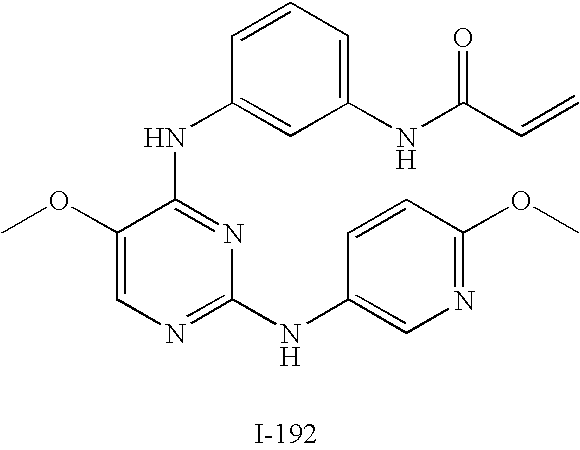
C1(OC)=CN=C(NC2=CN=C(OC)C=C2)N=C1NC1=CC(NC(C=C)=O)=CC=C1
